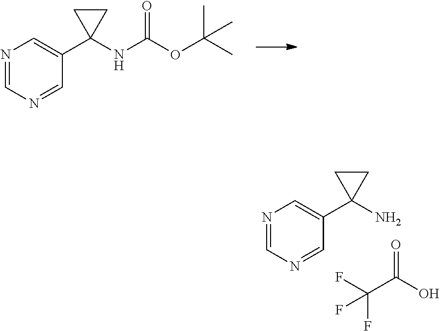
N1=CN=CC(C2(NC(OC(C)(C)C)=O)CC2)=C1.N1=CN=CC(C2(N)CC2)=C1.O=C(O)C(F)(F)F
